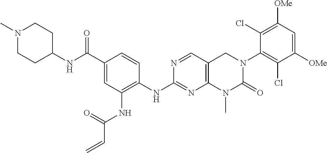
C12=C(C=NC(NC3=C(NC(C=C)=O)C=C(C(NC4CCN(C)CC4)=O)C=C3)=N1)CN(C1=C(Cl)C([OMe])=CC([OMe])=C1Cl)C(=O)N2C
